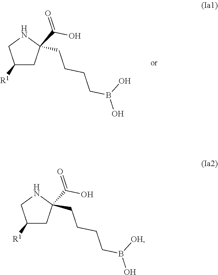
B(O)(CCCCC1(C(=O)O)CC([R1])CN1)O.B(O)(CCCCC1(C(=O)O)CC([R1])CN1)[OH]
